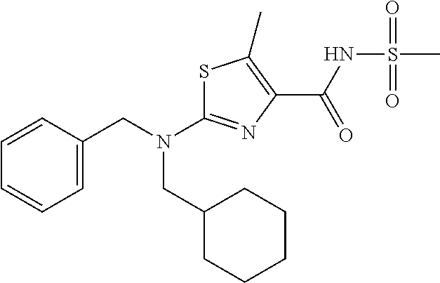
N(C1=NC(C(NS(C)(=O)=O)=O)=C(C)S1)(CC1CCCCC1)CC1=CC=CC=C1
